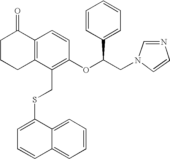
C1C2=C(C(=O)CC1)C=CC(OC(CN1C=CN=C1)C1=CC=CC=C1)=C2CSC1=CC=CC2=CC=CC=C12
